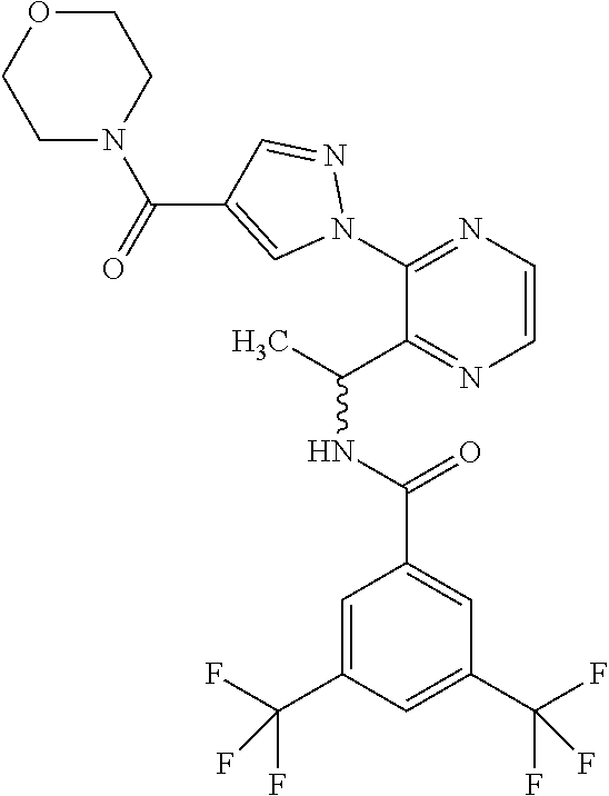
C1(N2N=CC(C(=O)N3CCOCC3)=C2)=NC=CN=C1C(C)NC(=O)C1=CC(C(F)(F)F)=CC(C(F)(F)F)=C1
